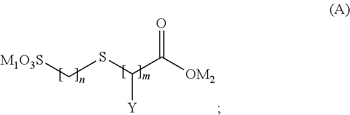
[M1O3S]CSC(C([OM2])=O)[Y]
